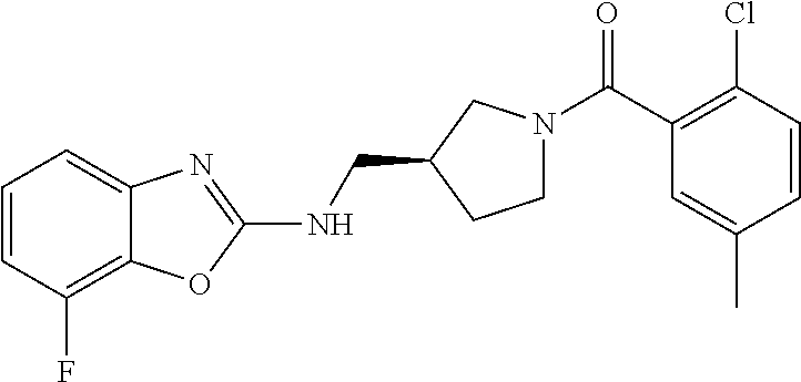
C1=CC(F)=C2C(=C1)N=C(NCC1CCN(C(C3=C(Cl)C=CC(C)=C3)=O)C1)O2
